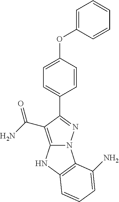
C1=C(OC2=CC=CC=C2)C=CC(C2=NN3C(=C2C(=O)N)NC2=C3C(N)=CC=C2)=C1
